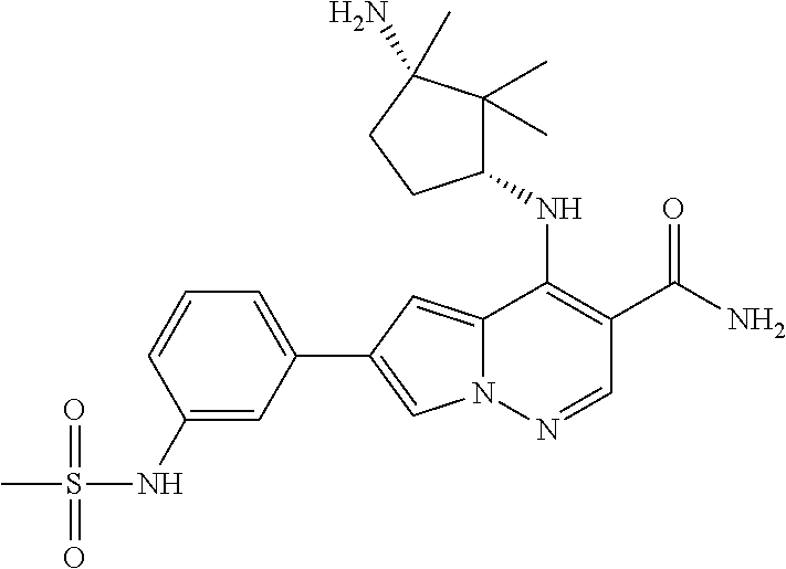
N12C(=CC(C3=CC=CC(NS(C)(=O)=O)=C3)=C1)C(NC1C(C)(C)C(N)(C)CC1)=C(C(N)=O)C=N2
